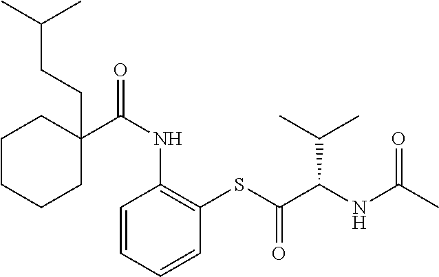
C1C(C(NC2=C(SC(C(NC(C)=O)C(C)C)=O)C=CC=C2)=O)(CCC(C)C)CCCC1
